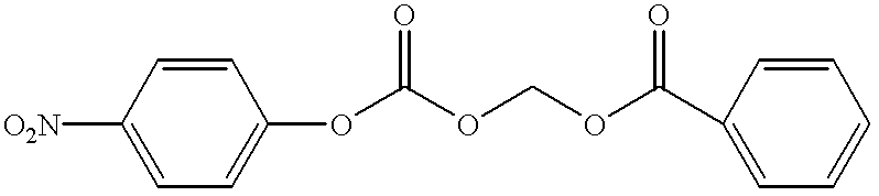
C1([O2N])=CC=C(OC(OCOC(C2=CC=CC=C2)=O)=O)C=C1
